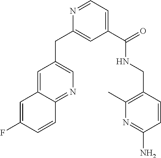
N1=CC=C(C(NCC2=C(C)N=C(N)C=C2)=O)C=C1CC1=CN=C2C(=C1)C=C(F)C=C2
